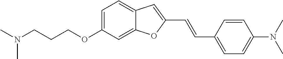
C1=C(OCCCN(C)C)C=C2C(=C1)C=C(C=CC1=CC=C(N(C)C)C=C1)O2
